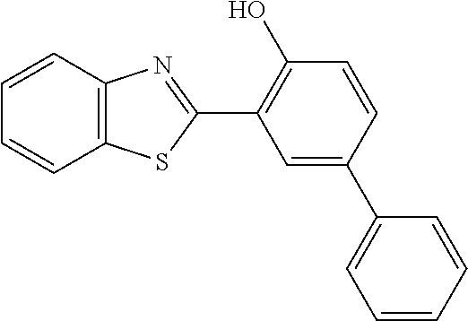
C12=C(C=CC=C1)N=C(C1=C(O)C=CC(C3=CC=CC=C3)=C1)S2
